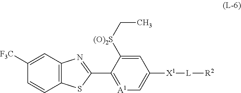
C1([F3C])=CC2=C(C=C1)SC(C1=[A1]C=C([X1][L][R2])C=C1[(O)2S]CC)=N2
